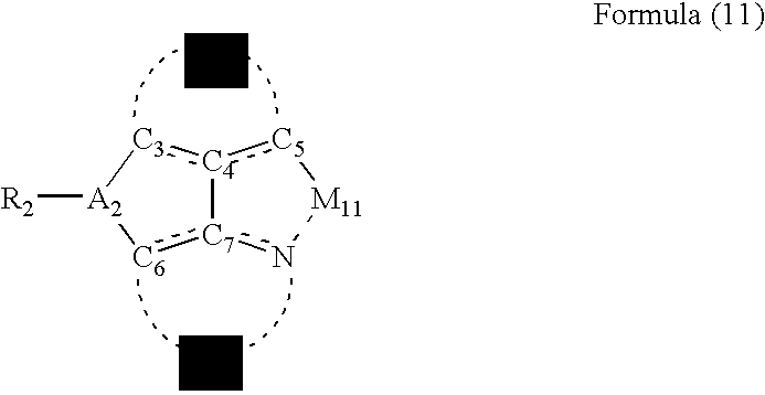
[C7]12:[C6][A2]([R2])[C3]:[C4]1:[C5][M11]n2.[Z3].[Z4]
